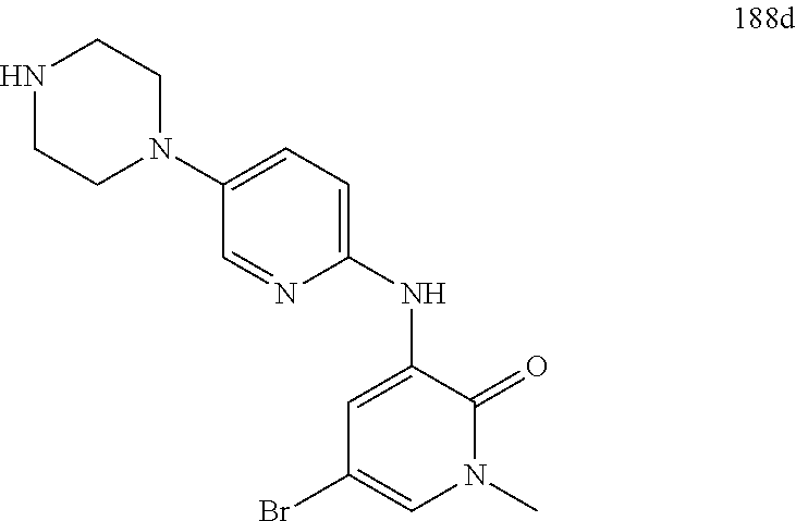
C1=C(N2CCNCC2)C=NC(NC2=CC(Br)=CN(C)C2=O)=C1
